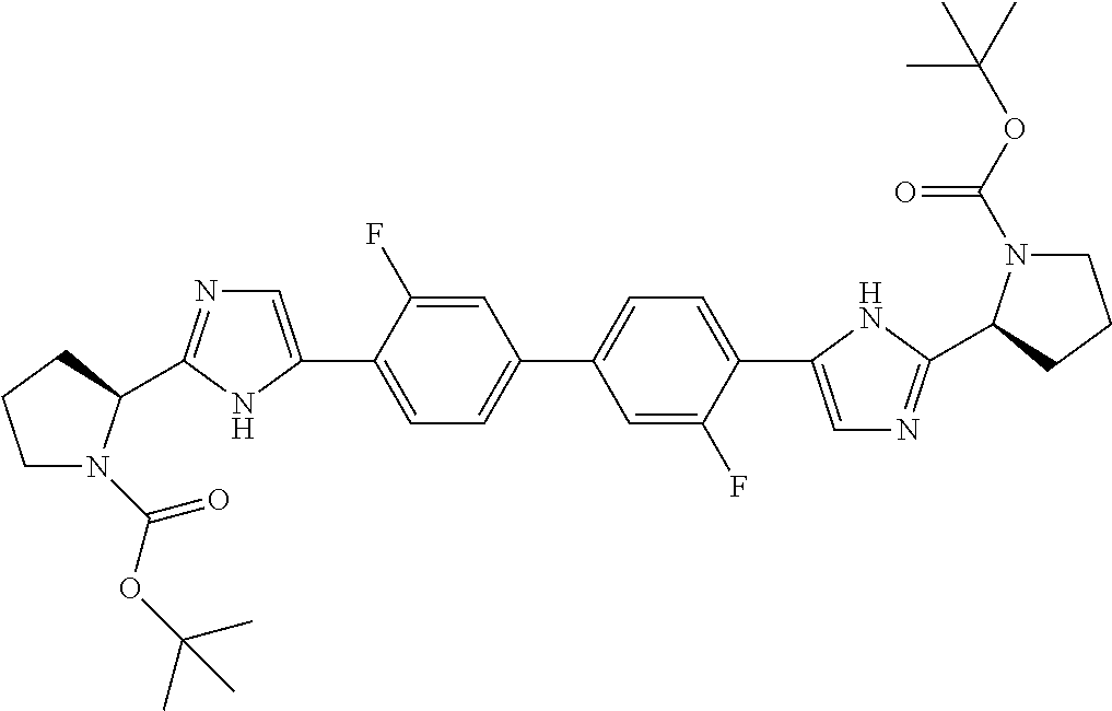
C1=C(F)C(C2=CN=C(C3N(C(OC(C)(C)C)=O)CCC3)N2)=CC=C1C1=CC=C(C2=CN=C(C3N(C(OC(C)(C)C)=O)CCC3)N2)C(F)=C1
